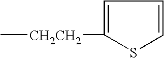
C[CH2CH2]C1=CC=CS1
